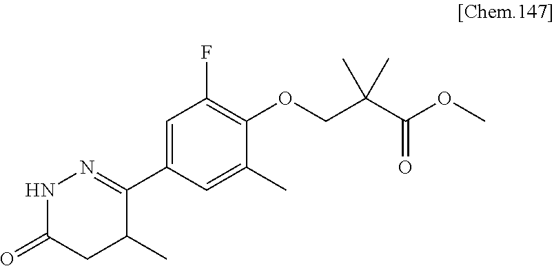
C1(C2=NNC(=O)CC2C)=CC(F)=C(OCC(C(OC)=O)(C)C)C(C)=C1
